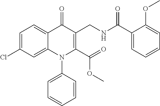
C1=C(Cl)C=C2C(=C1)C(=O)C(CNC(=O)C1=CC=CC=C1OC)=C(C(=O)OC)N2C1=CC=CC=C1
